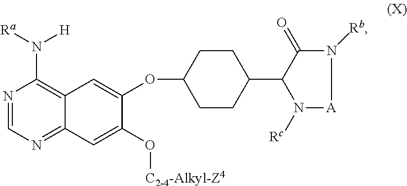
N1=CN=C2C(=C1N([Ra])[H])C=C(OC1CCC(C3C(=O)N([Rb])[A]N3[Rc])CC1)C(O[C2-4-Alkyl-Z4])=C2
